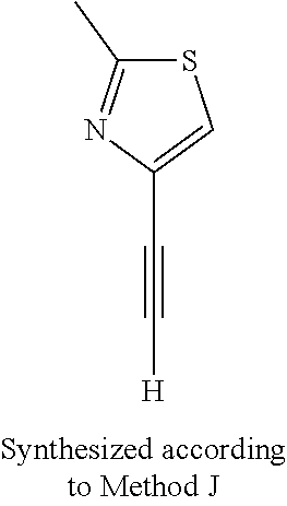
C1(C#C[H])=CSC(C)=N1
